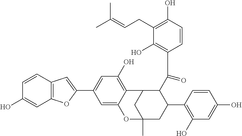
C12=C(C=CC(O)=C1)C=C(C1=CC(O)=C3C(=C1)OC1(C)CC3C(C(C3=C(O)C(CC=C(C)C)=C(O)C=C3)=O)C(C3=C(O)C=C(O)C=C3)C1)O2
